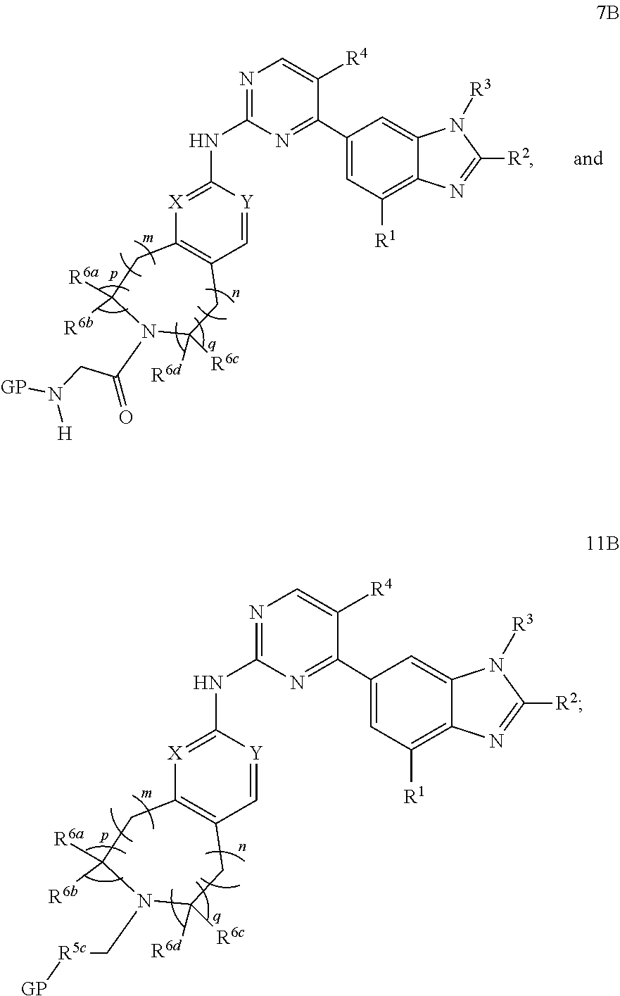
N1=C(NC2=[X]C3=C(C=[Y]2)CC([R6c])([R6d])N(C[R5c][GP])C([R6a])([R6b])C3)N=C(C2=CC([R1])=C3C(=C2)N([R3])C([R2])=N3)C([R4])=C1.N1=C(NC2=[X]C3=C(C=[Y]2)CC([R6c])([R6d])N(C(=O)CN([GP])[H])C([R6a])([R6b])C3)N=C(C2=CC([R1])=C3C(=C2)N([R3])C([R2])=N3)C([R4])=C1
